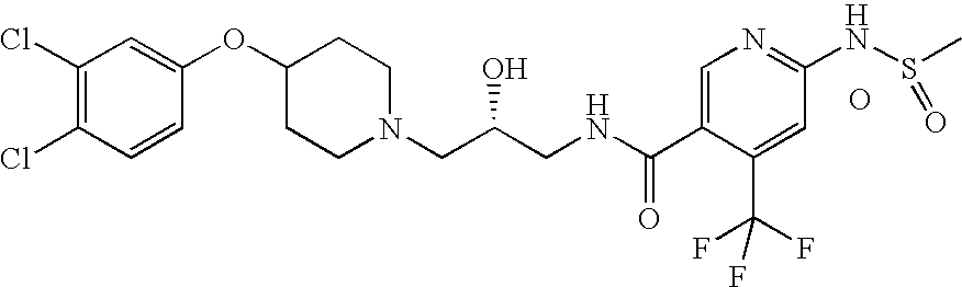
C1(Cl)=C(Cl)C=CC(OC2CCN(CC(CNC(C3=CN=C(NS(C)=O)C=C3C(F)(F)F)=O)O)CC2)=C1.O
